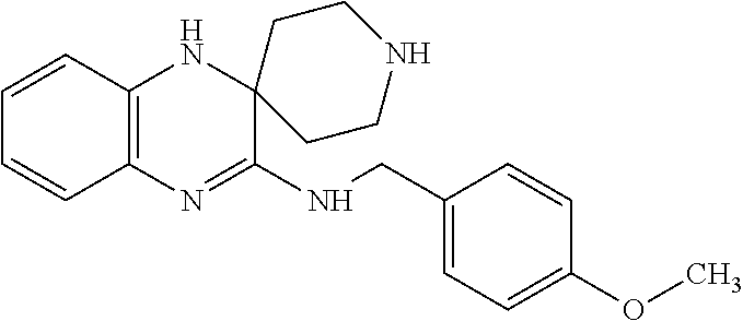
C12=C(N=C(NCC3=CC=C(OC)C=C3)C3(N1)CCNCC3)C=CC=C2
